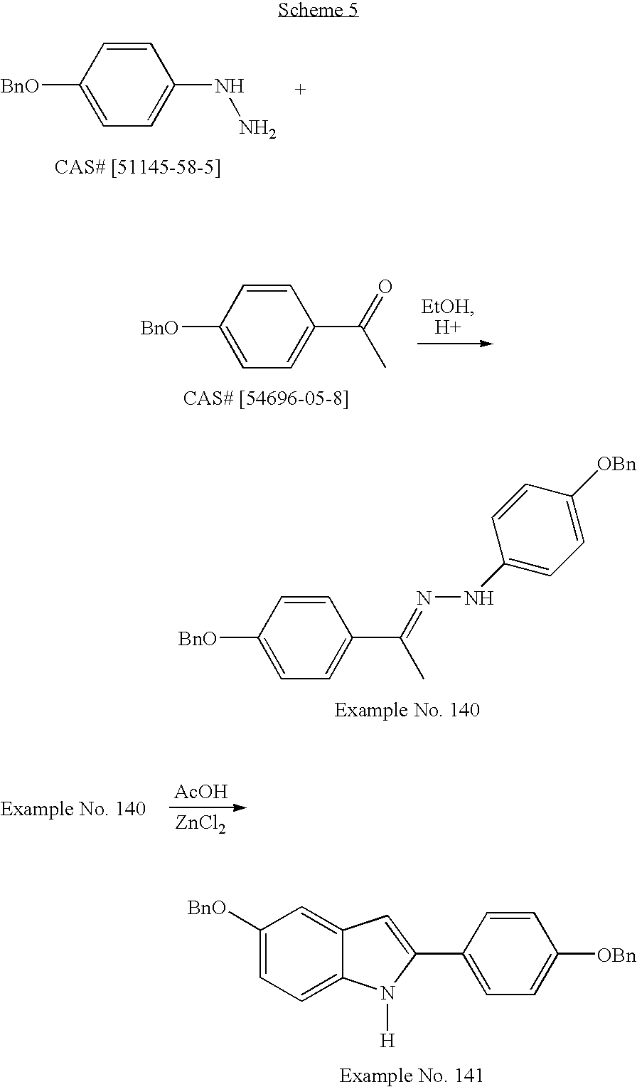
C1([BnO])=CC=C(NN)C=C1.C1([BnO])=CC=C(C(C)=O)C=C1.C1([BnO])=CC=C(C(C)=NNC2=CC=C([OBn])C=C2)C=C1.[AcOH].[ZnCl2].C1([BnO])=CC=C2C(=C1)C=C(C1=CC=C([OBn])C=C1)N2[H]
